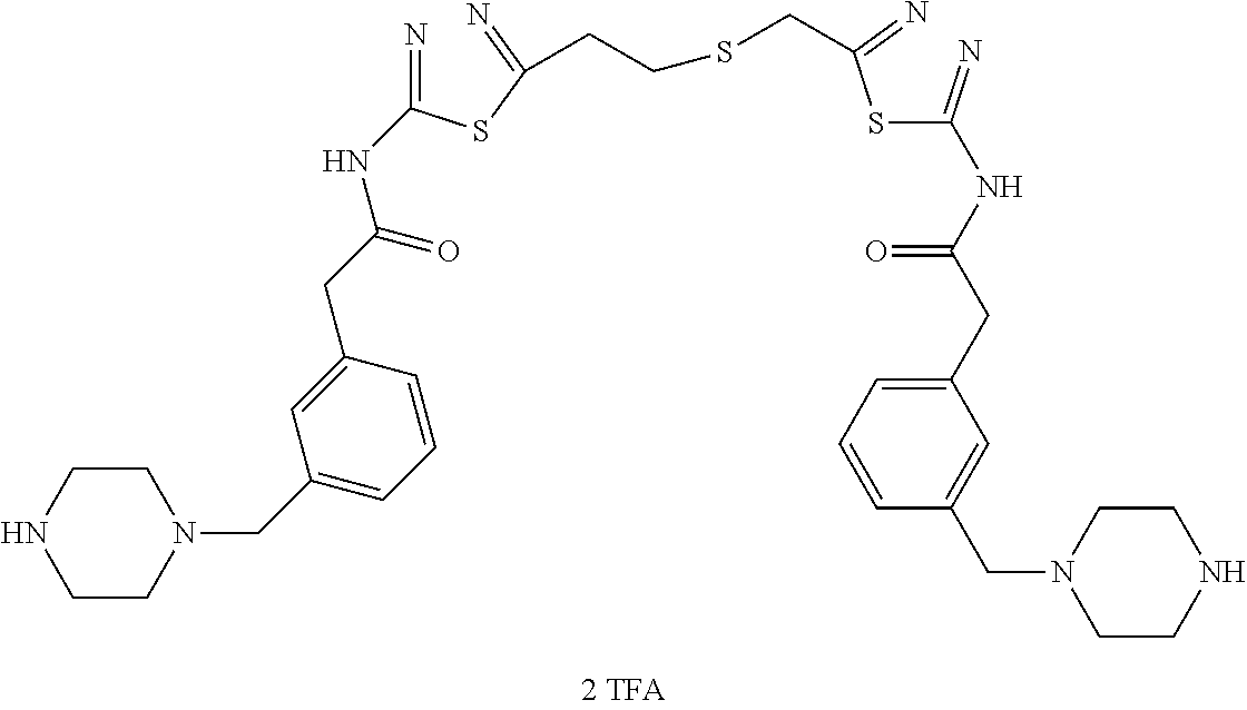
N=C(SC(=N)CCSCC(SC(=N)NC(CC1=CC=CC(CN2CCNCC2)=C1)=O)=N)NC(CC1=CC(CN2CCNCC2)=CC=C1)=O
